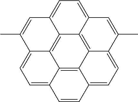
C12=C3C4=C5C6=C1C1=CC=C2C=C(C)C3=CC=C4C=CC5=CC=C6C(C)=C1
